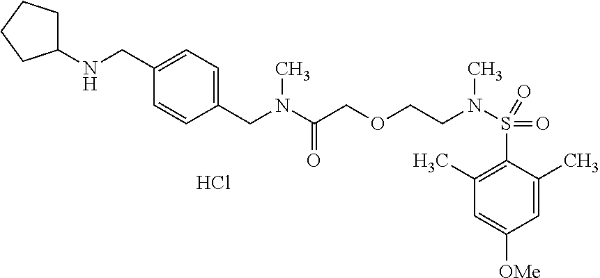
C1(NCC2=CC=C(CN(C(COCCN(S(C3=C(C)C=C([OMe])C=C3C)(=O)=O)C)=O)C)C=C2)CCCC1.Cl
